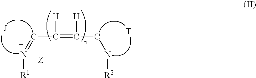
C(=C(CN[R2])[H])(C=N[R1])[H].[J].[T]
